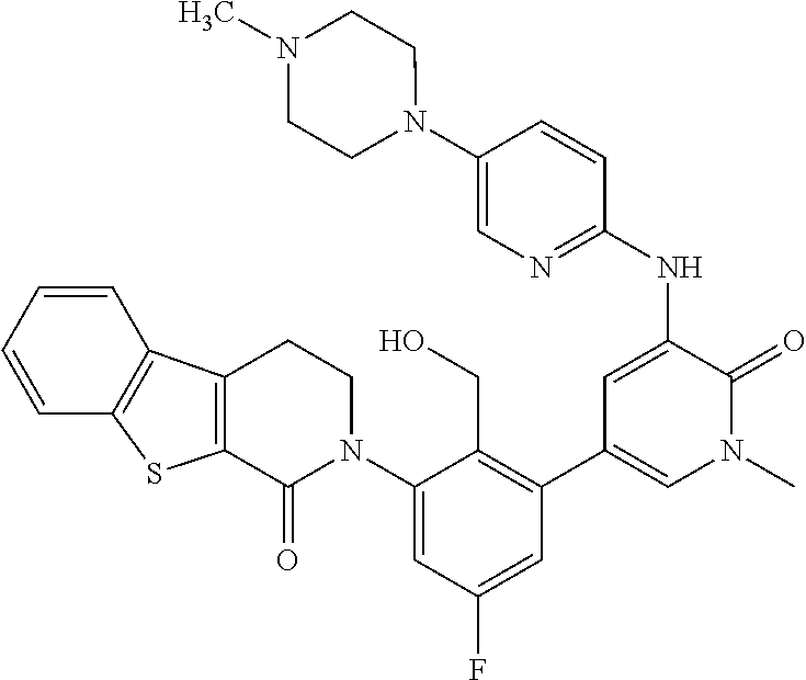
C1(NC2=CC(C3=C(CO)C(N4CCC5=C(C4=O)SC4=C5C=CC=C4)=CC(F)=C3)=CN(C)C2=O)=NC=C(N2CCN(C)CC2)C=C1
